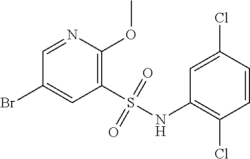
C1(S(=O)(=O)NC2=C(Cl)C=CC(Cl)=C2)=C(OC)N=CC(Br)=C1
